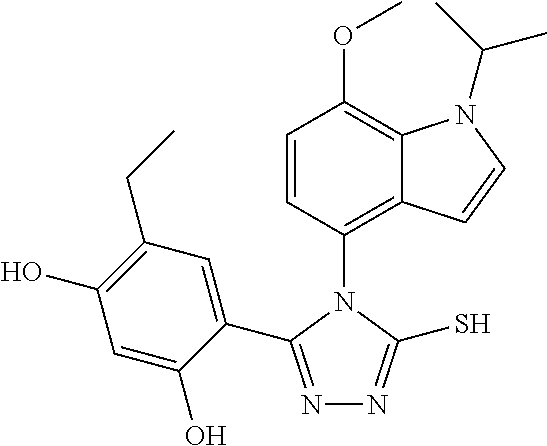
C1=CC(N2C(C3=CC(CC)=C(O)C=C3O)=NN=C2S)=C2C(=C1OC)N(C(C)C)C=C2
